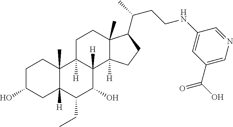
C1C(O)CC2([H])C(C)(C1)C1([H])C([H])(C(O)C2CC)C2([H])C(C)(CC1)C(C(CCNC1=CC(C(O)=O)=CN=C1)C)CC2
